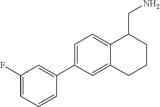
C1(F)=CC=CC(C2=CC=C3C(=C2)CCCC3CN)=C1
